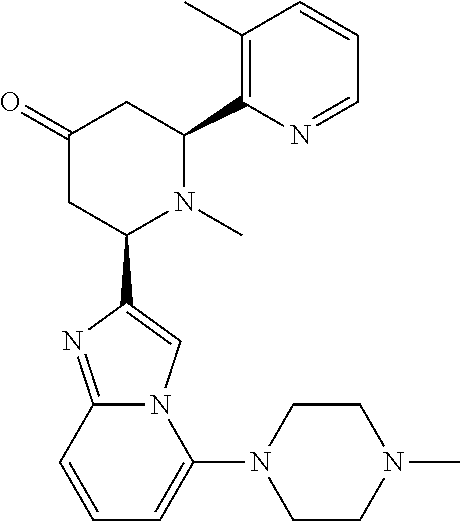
C1(=O)CC(C2=CN3C(=N2)C=CC=C3N2CCN(C)CC2)N(C)C(C2=C(C)C=CC=N2)C1
